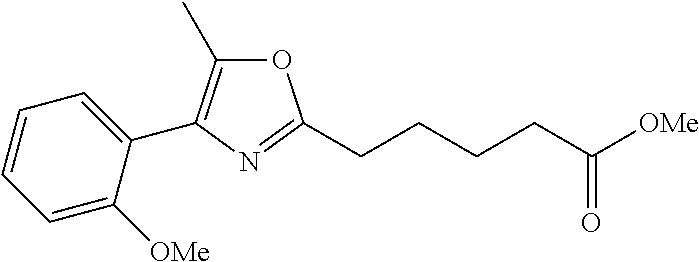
O1C(C)=C(C2=CC=CC=C2[OMe])N=C1CCCCC([OMe])=O
